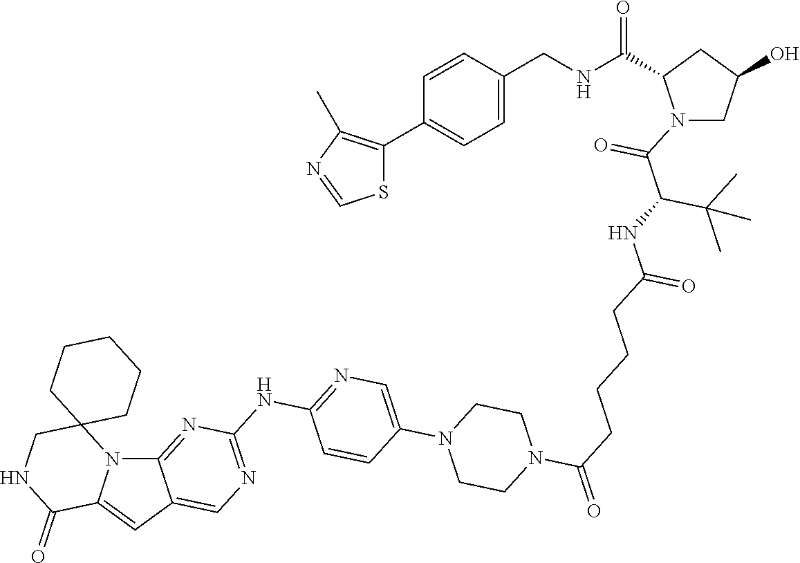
N12C3=NC(NC4=NC=C(N5CCN(C(=O)CCCCC(=O)NC(C(N6CC(O)CC6C(NCC6=CC=C(C7=C(C)N=CS7)C=C6)=O)=O)C(C)(C)C)CC5)C=C4)=NC=C3C=C1C(=O)NCC21CCCCC1
